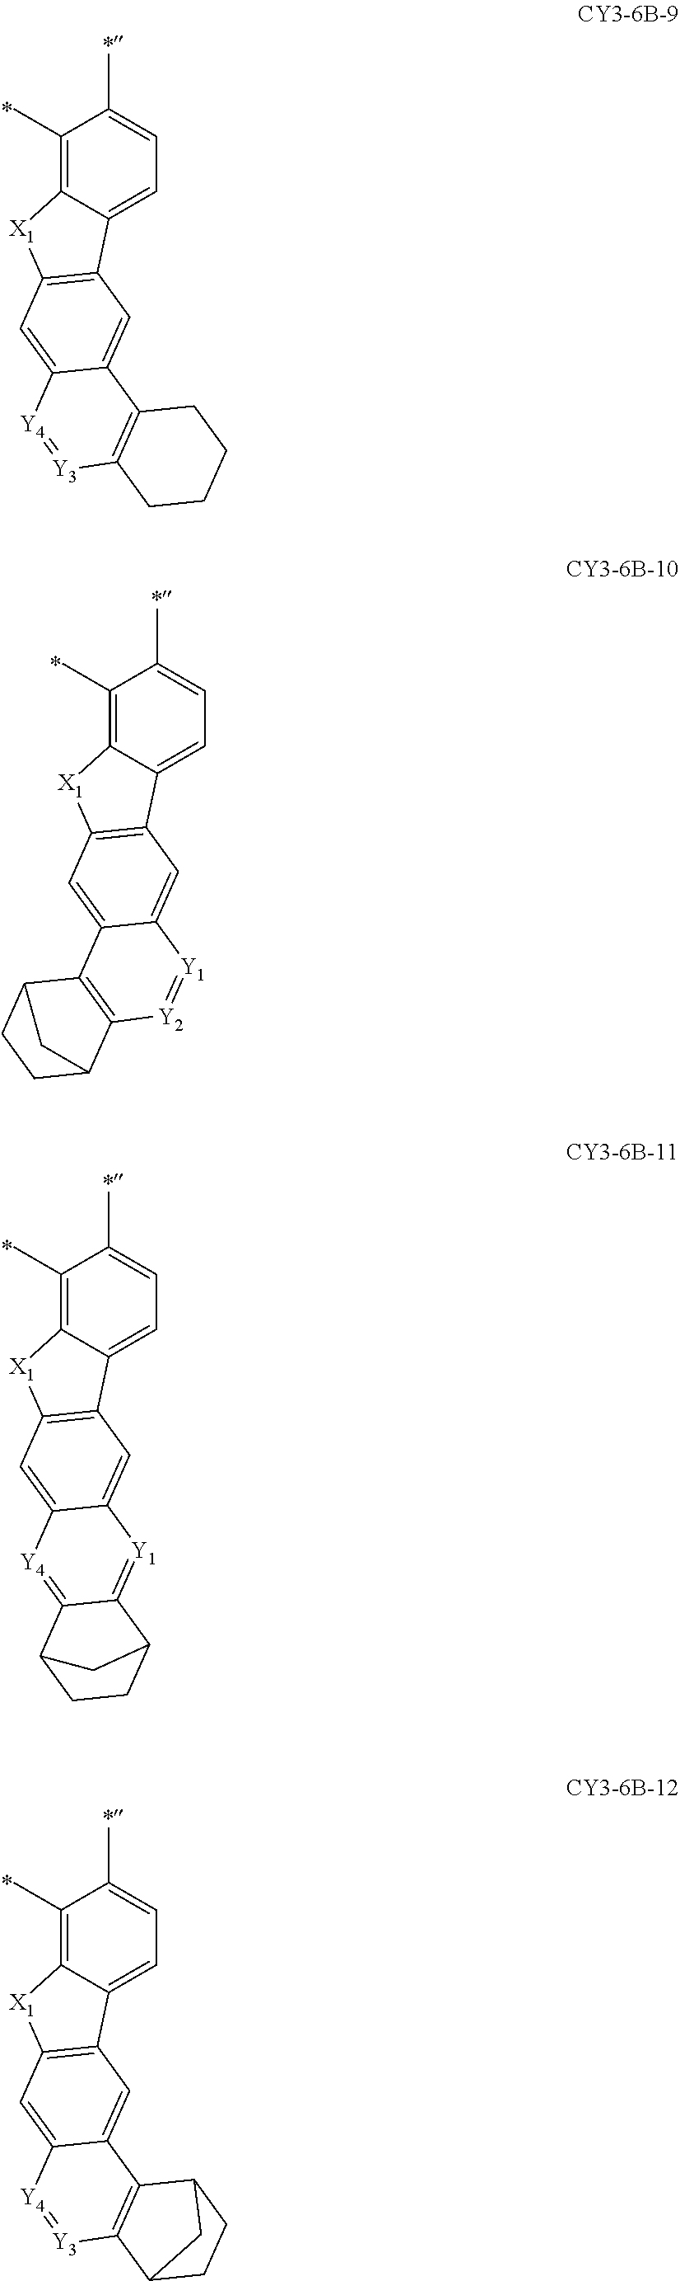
C1(C)=C2C(=CC=C1C)C1=C([X1]2)C=C2C(=C1)C1=C([Y3]=[Y4]2)CCCC1.C1(C)=C2C(=CC=C1C)C1=C([X1]2)C=C2C(=C1)[Y1]=[Y2]C1=C2C2CCC1C2.C1(C)=C2C(=CC=C1C)C1=C([X1]2)C=C2C(=C1)[Y1]=C1C(=[Y4]2)C2CCC1C2.C1(C)=C2C(=CC=C1C)C1=C([X1]2)C=C2C(=C1)C1=C([Y3]=[Y4]2)C2CCC1C2
